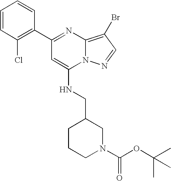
C1(C2=NC3=C(Br)C=NN3C(NCC3CN(C(OC(C)(C)C)=O)CCC3)=C2)=C(Cl)C=CC=C1
